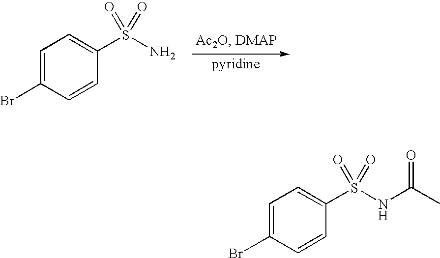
C1=C(Br)C=CC(S(N)(=O)=O)=C1.C1=C(Br)C=CC(S(NC(C)=O)(=O)=O)=C1
